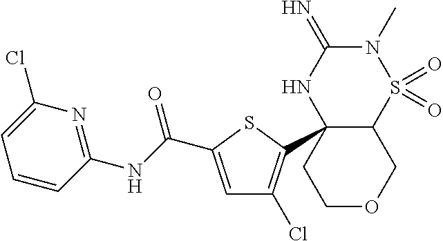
N1(C)C(=N)NC2(C3=C(Cl)C=C(C(=O)NC4=NC(Cl)=CC=C4)S3)C(S1(=O)=O)COCC2
